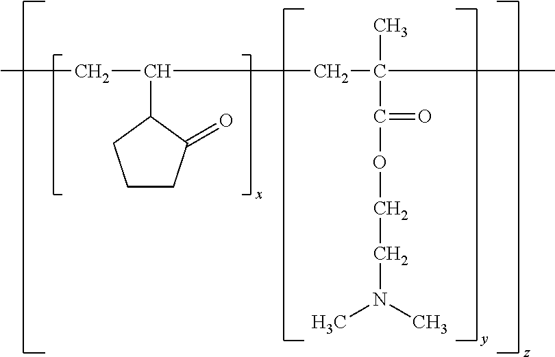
C1CC(=O)C(C(CC)CC(C)(C(OCCN(C)C)=O)C)C1
